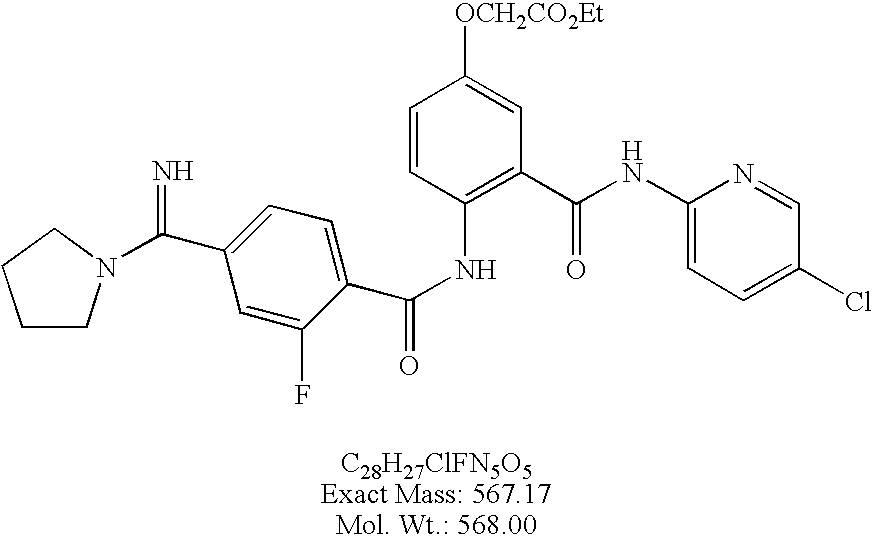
C1(NC(C2=C(NC(=O)C3=CC=C(C(=N)N4CCCC4)C=C3F)C=CC([OCH2CO2Et])=C2)=O)=CC=C(Cl)C=N1
